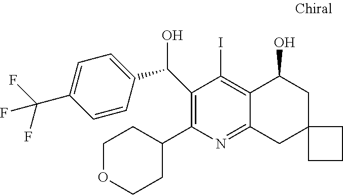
N1=C2C(=C(I)C(C(C3=CC=C(C(F)(F)F)C=C3)O)=C1C1CCOCC1)C(O)CC1(C2)CCC1
